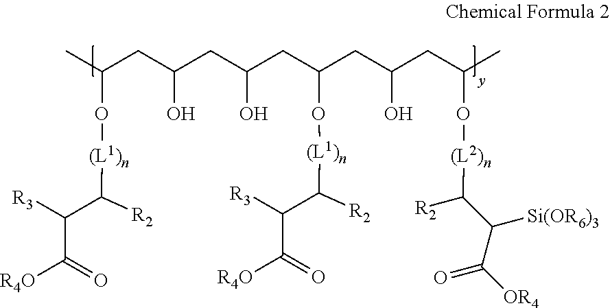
CC(CC(CC(CC(CC(CC(C)O[(L2)n]C([R2])C([Si(OR6)3])C(=O)[OR4])O)O[(L1)n]C(C(C([R4O])=O)[R3])[R2])O)O)O[(L1)n]C(C(C([R4O])=O)[R3])[R2]
